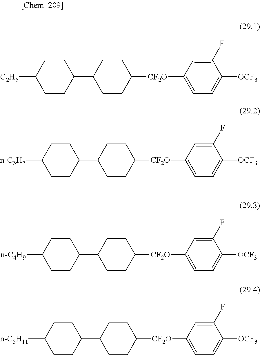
C1CC(C2CCC([CF2O]C3=CC=C([OCF3])C(F)=C3)CC2)CCC1[C2H5].C1CC(C2CCC([CF2O]C3=CC=C([OCF3])C(F)=C3)CC2)CCC1[n-C3H7].[n-C4H9]C1CCC(C2CCC([CF2O]C3=CC=C([OCF3])C(F)=C3)CC2)CC1.[n-C5H11]C1CCC(C2CCC([CF2O]C3=CC=C([OCF3])C(F)=C3)CC2)CC1
